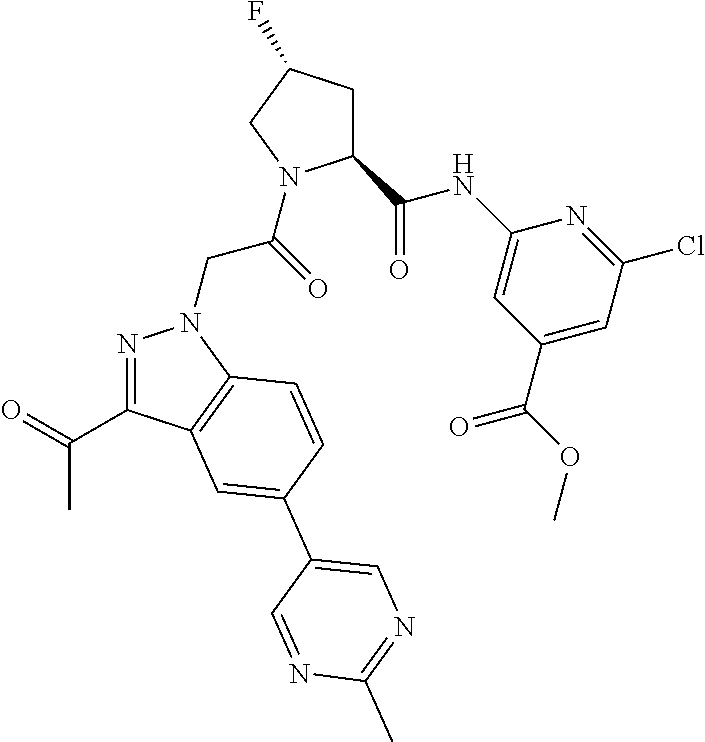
C1(C(NC2=CC(C(=O)OC)=CC(Cl)=N2)=O)CC(F)CN1C(CN1N=C(C(=O)C)C2=C1C=CC(C1=CN=C(C)N=C1)=C2)=O
